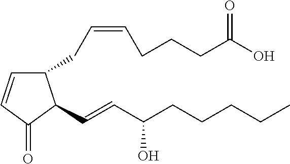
C1(CC=CCCCC(O)=O)C=CC(=O)C1C=CC(CCCCC)O
